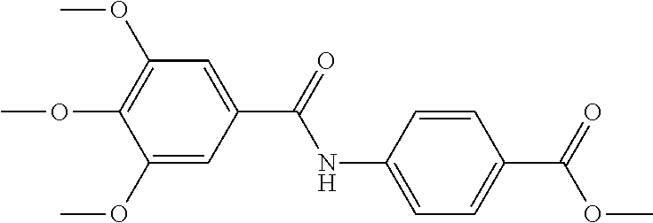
C1=C(NC(=O)C2=CC(OC)=C(OC)C(OC)=C2)C=CC(C(=O)OC)=C1
